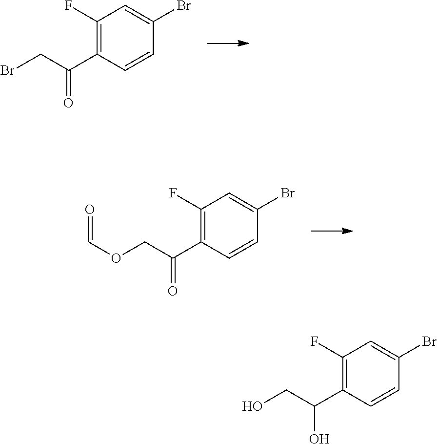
C1(F)=C(C(CBr)=O)C=CC(Br)=C1.C1(F)=C(C(COC=O)=O)C=CC(Br)=C1.C1(F)=C(C(CO)O)C=CC(Br)=C1
